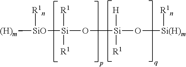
[(H)m][SiO]([R1n])[Si](O[Si](O[Si(H)m][R1n])([H])[R1])([R1])[R1]
